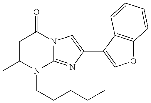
C1=C(C)N(CCCCC)C2=NC(C3=COC4=C3C=CC=C4)=CN2C1=O
